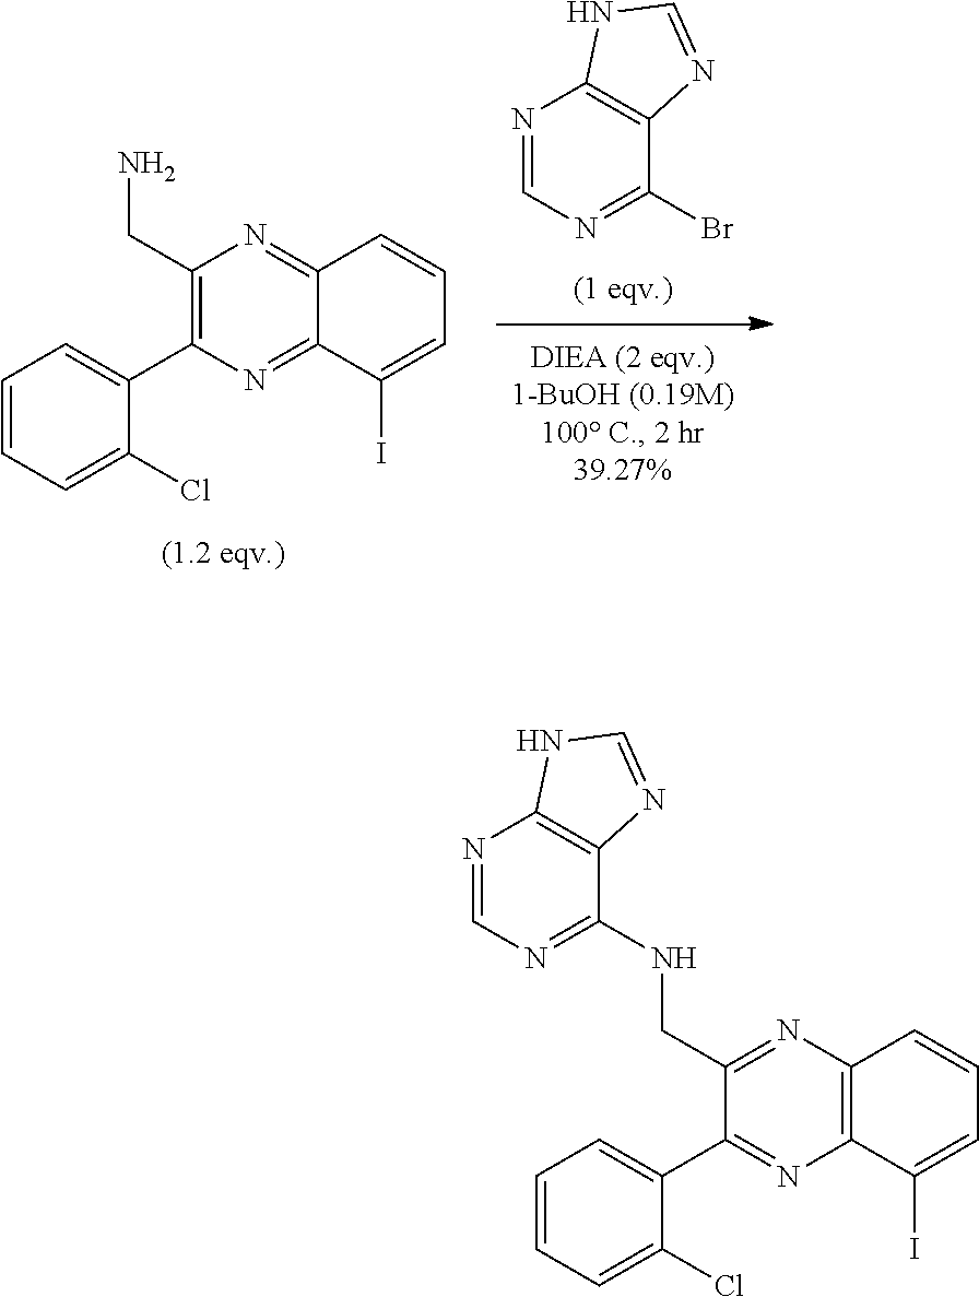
C12=NC(C3=CC=CC=C3Cl)=C(CN)N=C1C=CC=C2I.N1=CN=C(Br)C2=C1NC=N2.C12=C(C=CC=C1I)N=C(CNC1=NC=NC3=C1N=CN3)C(C1=CC=CC=C1Cl)=N2
